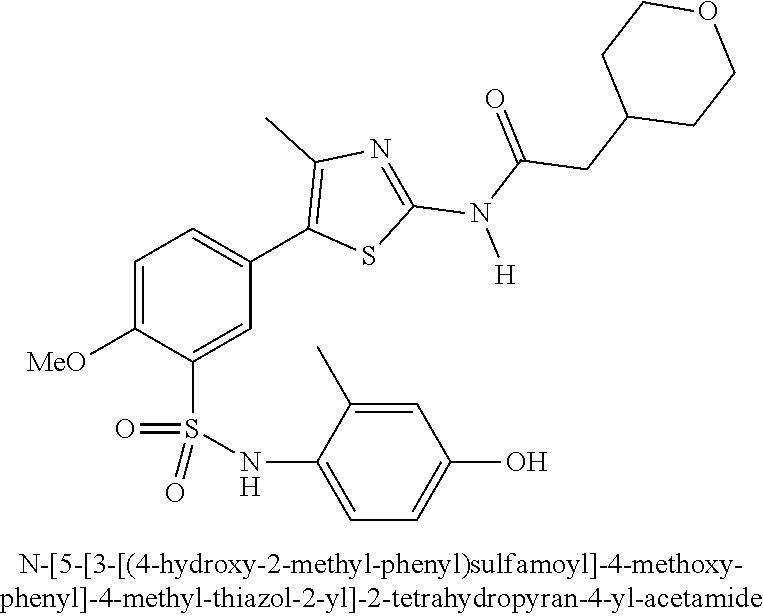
C1=C([OMe])C(S(NC2=CC=C(O)C=C2C)(=O)=O)=CC(C2=C(C)N=C(N([H])C(CC3CCOCC3)=O)S2)=C1
